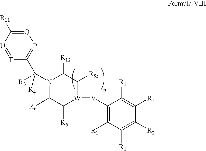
C1([R6])C([R5])[W]([V]C2=C([R1])C([R1])=C([R2])C([R1])=C2[R1])C([R5a])C([R12])N1C([R4])([R3])C1=P[Q]=C([R11])[U]=[T]1
